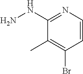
N1=C(NN)C(C)=C(Br)C=C1
